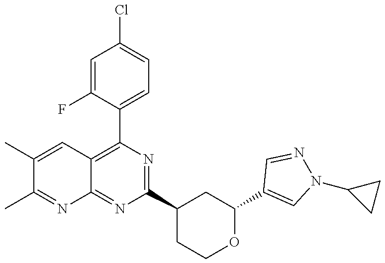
C1(C2=C3C(=NC(C4CCOC(C5=CN(C6CC6)N=C5)C4)=N2)N=C(C)C(C)=C3)=CC=C(Cl)C=C1F
